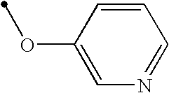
C1=CC(OC)=CN=C1
